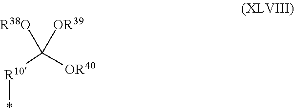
[R10](C([OR40])([OR39])[R38O])*
